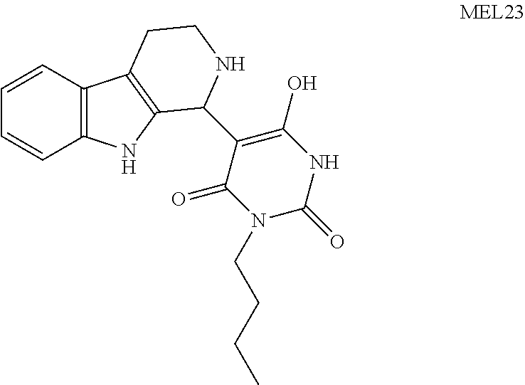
C12=C(C=CC=C1)C1=C(N2)C(C2=C(O)NC(=O)N(CCCC)C2=O)NCC1
